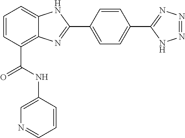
C1=CC(C(NC2=CN=CC=C2)=O)=C2C(=C1)NC(C1=CC=C(C3=NN=NN3)C=C1)=N2
